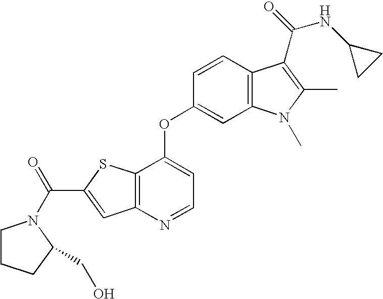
C12=C(N=CC=C1OC1=CC3=C(C=C1)C(C(NC1CC1)=O)=C(C)N3C)C=C(C(=O)N1CCCC1CO)S2
